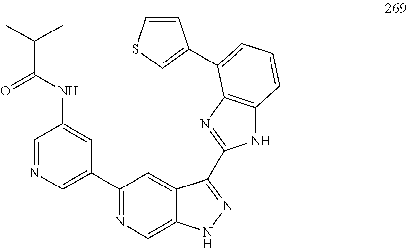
C1=NC=C(C2=NC=C3C(=C2)C(C2=NC4=C(N2)C=CC=C4C2=CSC=C2)=NN3)C=C1NC(C(C)C)=O
